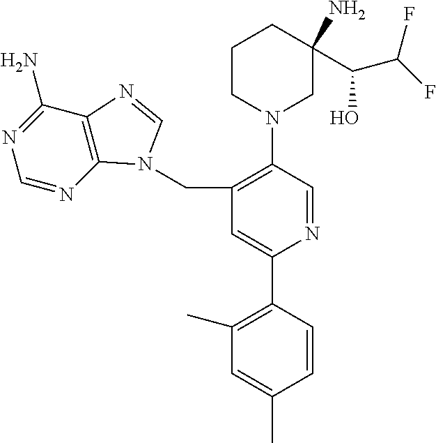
C1CN(C2=C(CN3C4=C(C(N)=NC=N4)N=C3)C=C(C3=C(C)C=C(C)C=C3)N=C2)CC(C(O)C(F)F)(N)C1
